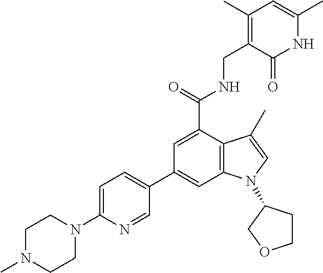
C1(C2=CC3=C(C(C(NCC4=C(C)C=C(C)NC4=O)=O)=C2)C(C)=CN3C2CCOC2)=CC=C(N2CCN(C)CC2)N=C1
